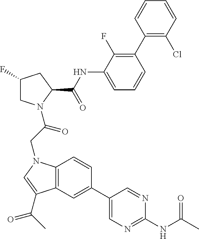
C1(F)CN(C(CN2C3=C(C=C(C4=CN=C(NC(C)=O)N=C4)C=C3)C(C(C)=O)=C2)=O)C(C(NC2=CC=CC(C3=C(Cl)C=CC=C3)=C2F)=O)C1
